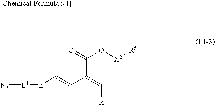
[L1]([Z]C=CC(=C[R1])C(=O)O[X2][R5])[N3]
